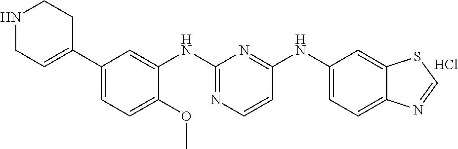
C12=CC(NC3=NC(NC4=CC(C5=CCNCC5)=CC=C4OC)=NC=C3)=CC=C1N=CS2.Cl
